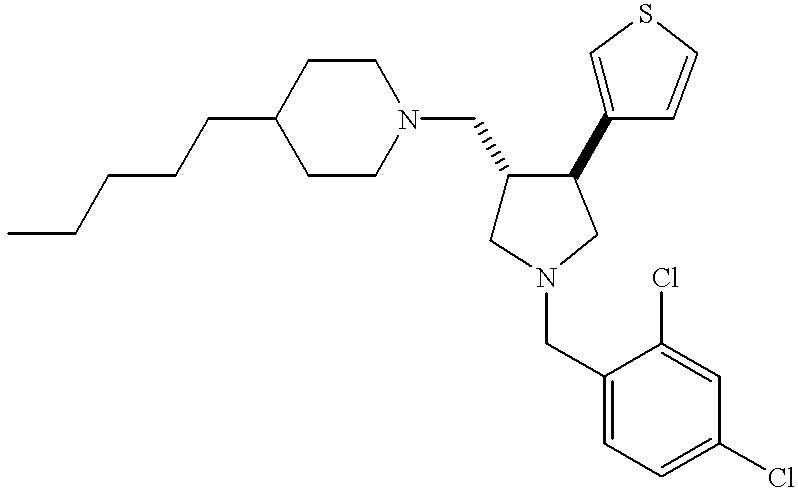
C1(CCCCC)CCN(CC2CN(CC3=CC=C(Cl)C=C3Cl)CC2C2=CSC=C2)CC1
